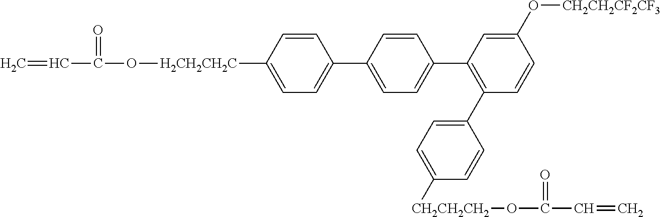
C=CC(O[H2CH2CH2C]C1=CC=C(C2=CC=C(C3=C(C4=CC=C([CH2CH2CH2]OC(C=C)=O)C=C4)C=CC(O[CH2CH2CF2CF3])=C3)C=C2)C=C1)=O
